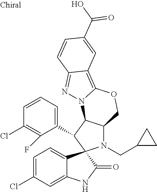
C1=CC=C(C2C3C(N(CC4CC4)C24C2=CC=C(Cl)C=C2NC4=O)COC2=C4C(=NN32)C=CC(C(=O)O)=C4)C(F)=C1Cl
